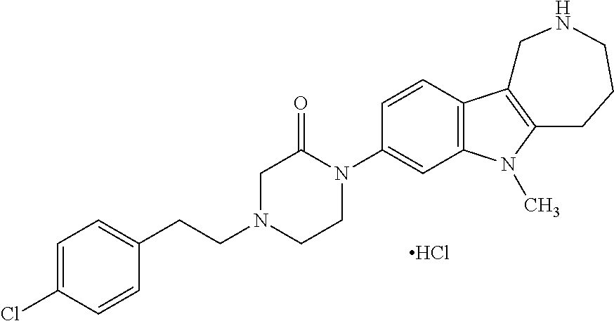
C1=C(Cl)C=CC(CCN2CCN(C3=CC4=C(C=C3)C3=C(N4C)CCCNC3)C(=O)C2)=C1.Cl
